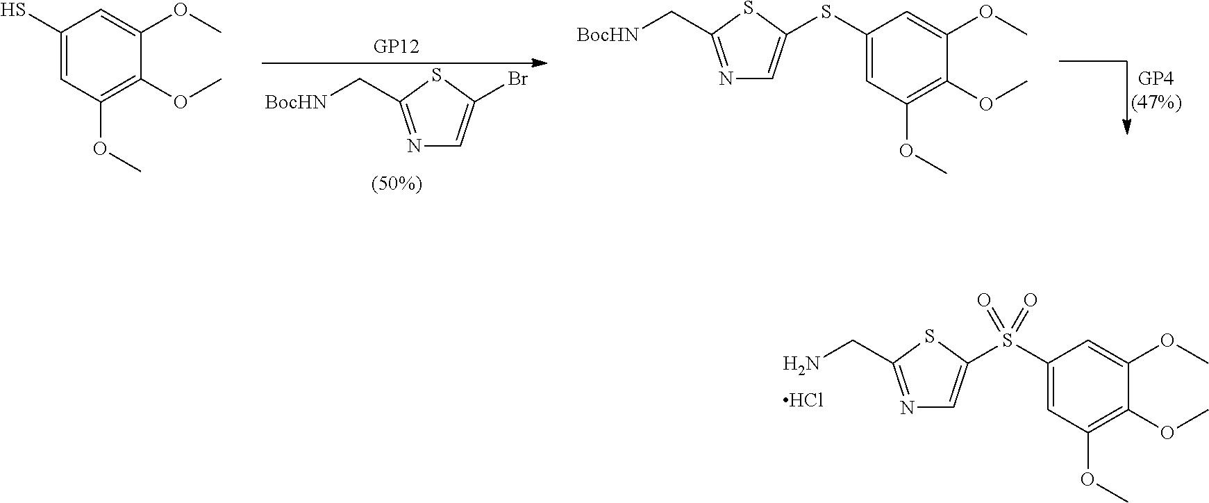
N1=C(CN)SC(S(C2=CC(OC)=C(OC)C(OC)=C2)(=O)=O)=C1.Cl.N1=C(C[BocHN])SC(Br)=C1.C1(S)=CC(OC)=C(OC)C(OC)=C1.N1=C(C[BocHN])SC(SC2=CC(OC)=C(OC)C(OC)=C2)=C1
